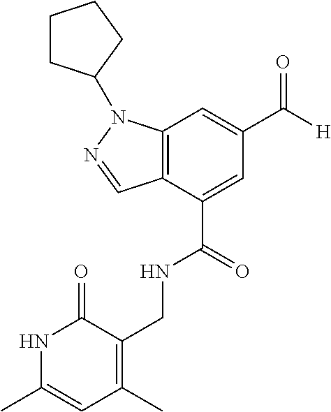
C12=C(C(C(=O)NCC3=C(C)C=C(C)NC3=O)=CC(C([H])=O)=C1)C=NN2C1CCCC1
